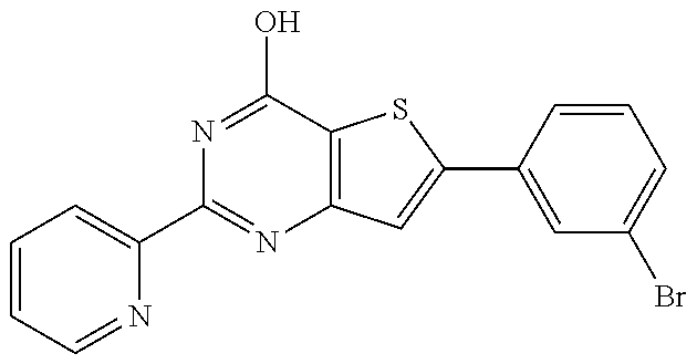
C1=CC=NC(C2=NC3=C(C(O)=N2)SC(C2=CC(Br)=CC=C2)=C3)=C1
